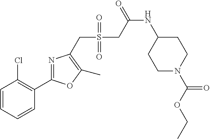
C1=CC=CC(C2=NC(CS(=O)(=O)CC(NC3CCN(C(OCC)=O)CC3)=O)=C(C)O2)=C1Cl
